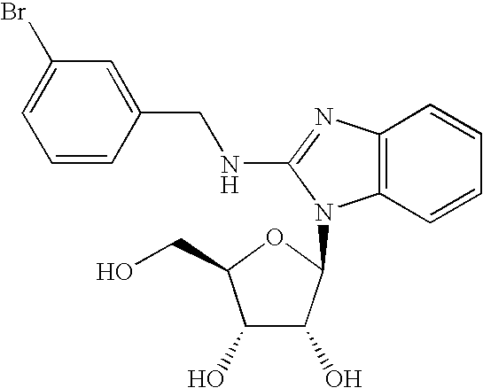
C1=C(Br)C=C(CNC2=NC3=C(C=CC=C3)N2C2C(O)C(O)C(CO)O2)C=C1
